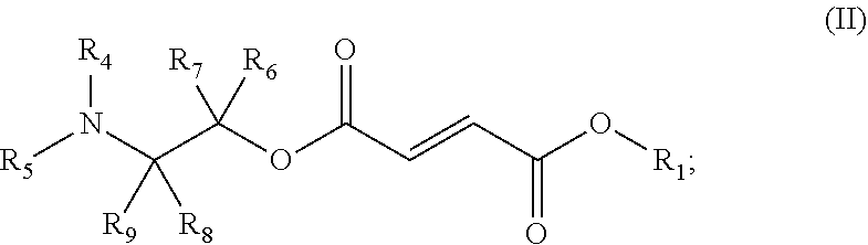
N(C(C(OC(C=CC(O[R1])=O)=O)([R7])[R6])([R8])[R9])([R4])[R5]
